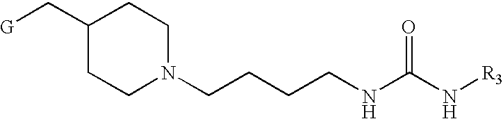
C1(C[G])CCN(CCCCNC(N[R3])=O)CC1
